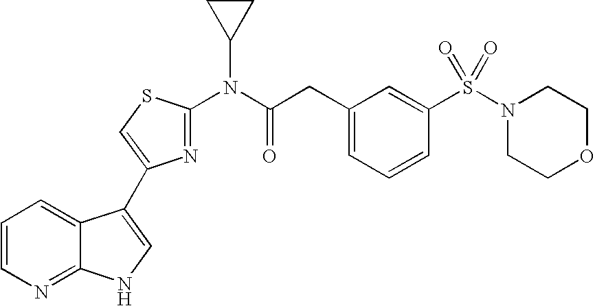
C1=CN=C2C(=C1)C(C1=CSC(N(C(CC3=CC=CC(S(N4CCOCC4)(=O)=O)=C3)=O)C3CC3)=N1)=CN2
